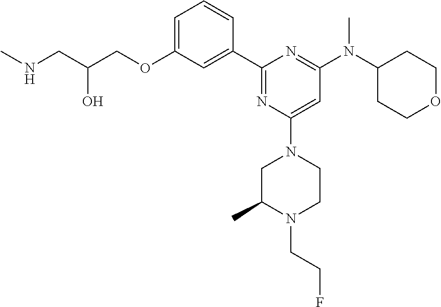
C1=C(OCC(CNC)O)C=C(C2=NC(N3CC(C)N(CCF)CC3)=CC(N(C3CCOCC3)C)=N2)C=C1
